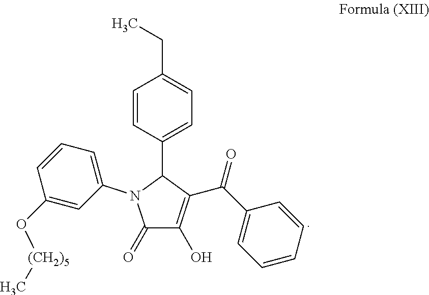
C1=CC(C2N(C3=CC=CC(O[(CH2)5]C)=C3)C(=O)C(O)=C2C(C2=CC=CC=C2)=O)=CC=C1CC
